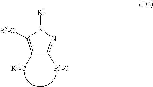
C1([R4-C])=C([R3-C])N([R1])N=C1[R2-C]
